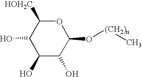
C1([HOH2C])C(O)C(O)C(O)C(O[(CH2)n]C)O1
